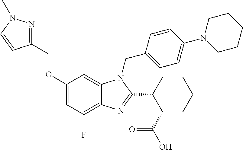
O(C1=CC(F)=C2C(=C1)N(CC1=CC=C(N3CCCCC3)C=C1)C(C1C(C(O)=O)CCCC1)=N2)CC1=NN(C)C=C1
